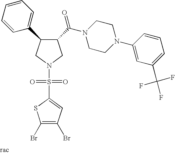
C1(C(N2CCN(C3=CC(C(F)(F)F)=CC=C3)CC2)=O)C(C2=CC=CC=C2)CN(S(=O)(=O)C2=CC(Br)=C(Br)S2)C1
